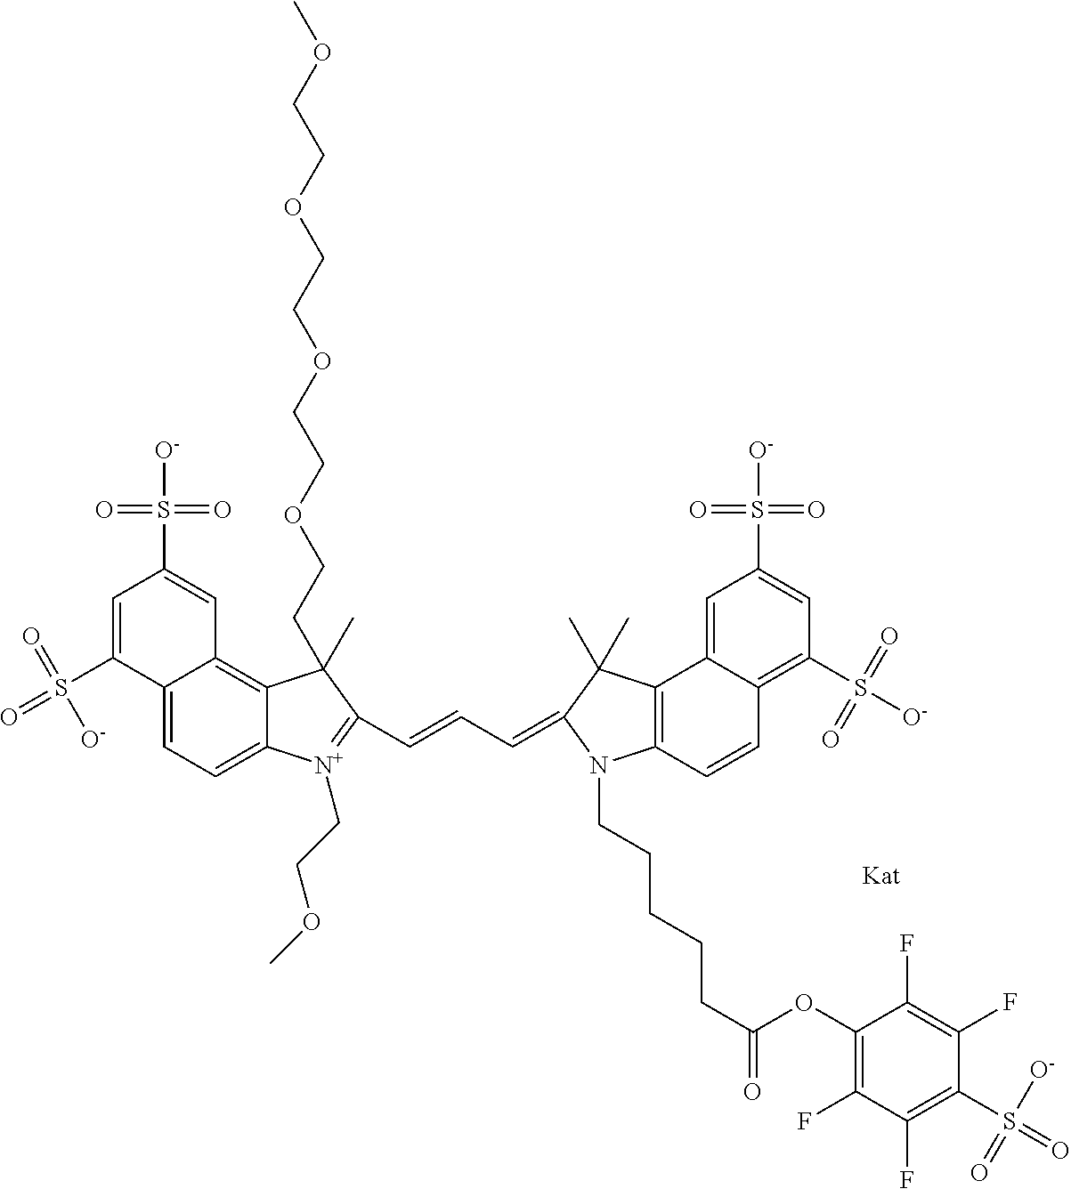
C12=CC=C3C(=C1C=C(S([O-])(=O)=O)C=C2S(=O)(=O)[O-])C(CCOCCOCCOCCOC)(C)C(C=CC=C1C(C)(C)C2=C(C=CC4=C(S([O-])(=O)=O)C=C(S([O-])(=O)=O)C=C42)N1CCCCCC(=O)OC1=C(F)C(F)=C(S(=O)([O-])=O)C(F)=C1F)=[N+]3CCOC
